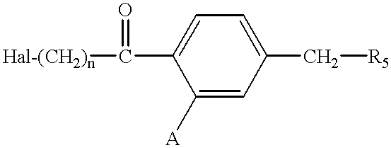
C(C1=CC=C(C[R5])C=C1[A])(=O)[Hal-(CH2)n]
